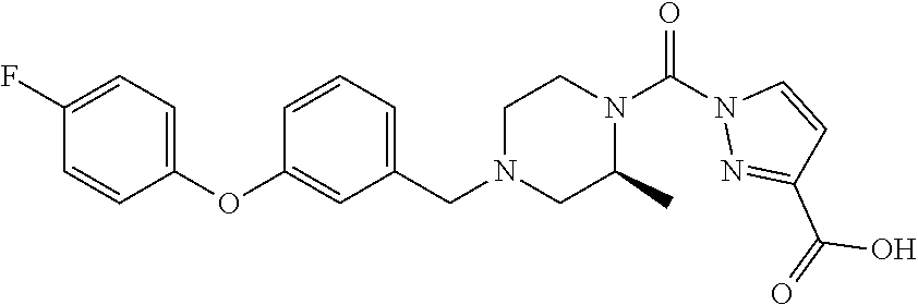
FC1=CC=C(OC2=CC(CN3CC(C)N(C(=O)N4N=C(C(=O)O)C=C4)CC3)=CC=C2)C=C1
